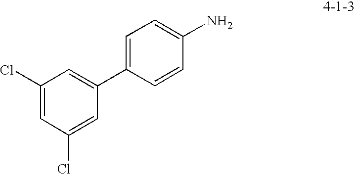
C1(Cl)=CC(Cl)=CC(C2=CC=C(N)C=C2)=C1
